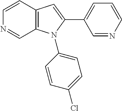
C1=CC2=C(C=N1)N(C1=CC=C(Cl)C=C1)C(C1=CC=CN=C1)=C2
